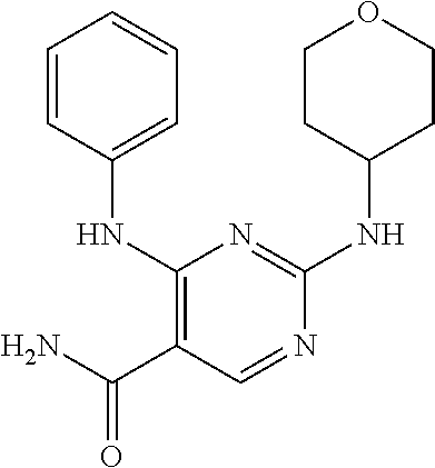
C1(NC2=CC=CC=C2)=C(C(N)=O)C=NC(NC2CCOCC2)=N1
